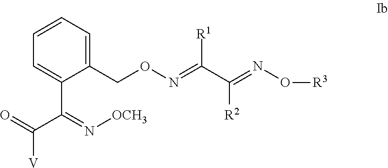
C1(CON=C(C(=NO[R3])[R2])[R1])=CC=CC=C1C(=N[OCH3])C(=O)[V]
